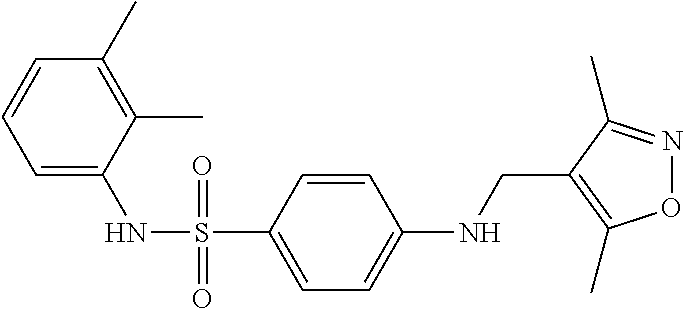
C1=C(NS(C2=CC=C(NCC3=C(C)ON=C3C)C=C2)(=O)=O)C(C)=C(C)C=C1
